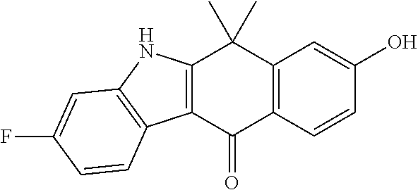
C12=C(C=CC(O)=C1)C(=O)C1=C(C2(C)C)NC2=C1C=CC(F)=C2
